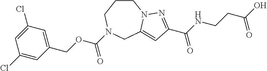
C1CCN(C(OCC2=CC(Cl)=CC(Cl)=C2)=O)CC2=CC(C(NCCC(O)=O)=O)=NN12
